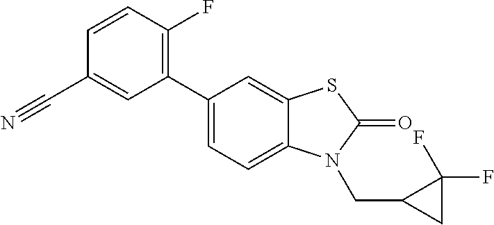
C1(C2=CC=C3C(=C2)SC(=O)N3CC2CC2(F)F)=C(F)C=CC(C#N)=C1
